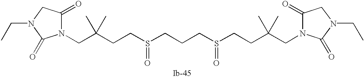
C(C(CCS(CCCS(CCC(CN1C(=O)CN(CC)C1=O)(C)C)=O)=O)(C)C)N1C(=O)CN(CC)C1=O
